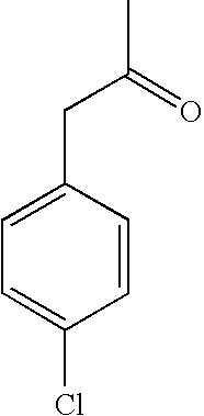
C1=C(CC(C)=O)C=CC(Cl)=C1
